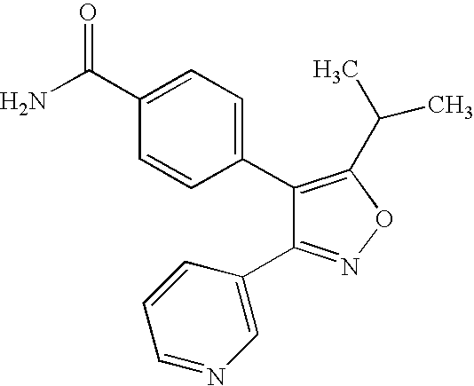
C1(C2=CC=C(C(N)=O)C=C2)=C(C(C)C)ON=C1C1=CN=CC=C1
